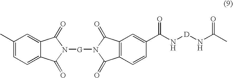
C1(C)=CC=C2C(=C1)C(=O)N([G]N1C(=O)C3=C(C1=O)C=C(C(=O)N[D]NC(=O)C)C=C3)C2=O
